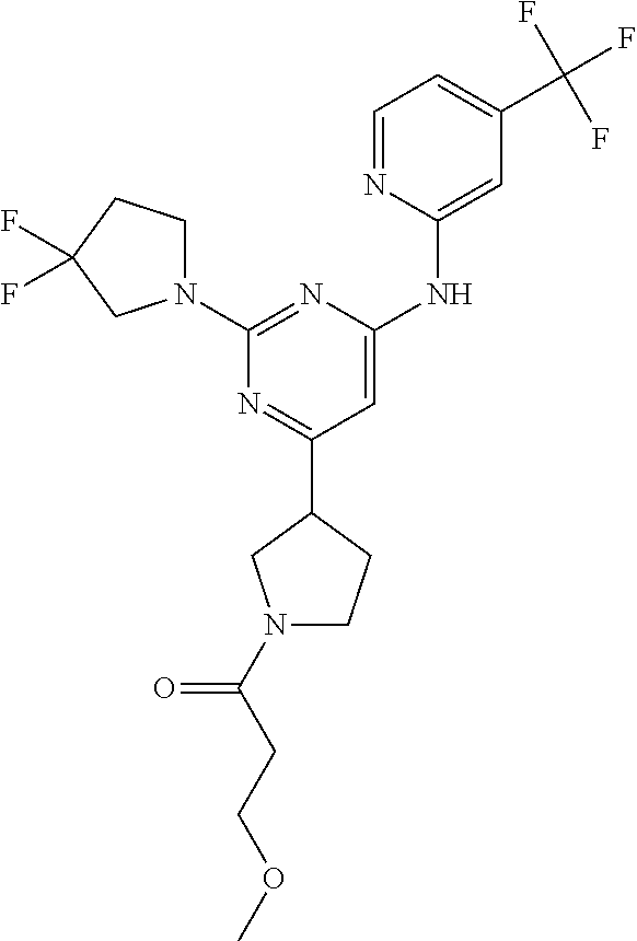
N1=C(C2CN(C(CCOC)=O)CC2)C=C(NC2=CC(C(F)(F)F)=CC=N2)N=C1N1CCC(F)(F)C1
